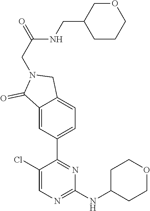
C12=CC(C3=NC(NC4CCOCC4)=NC=C3Cl)=CC=C1CN(CC(=O)NCC1CCCOC1)C2=O
